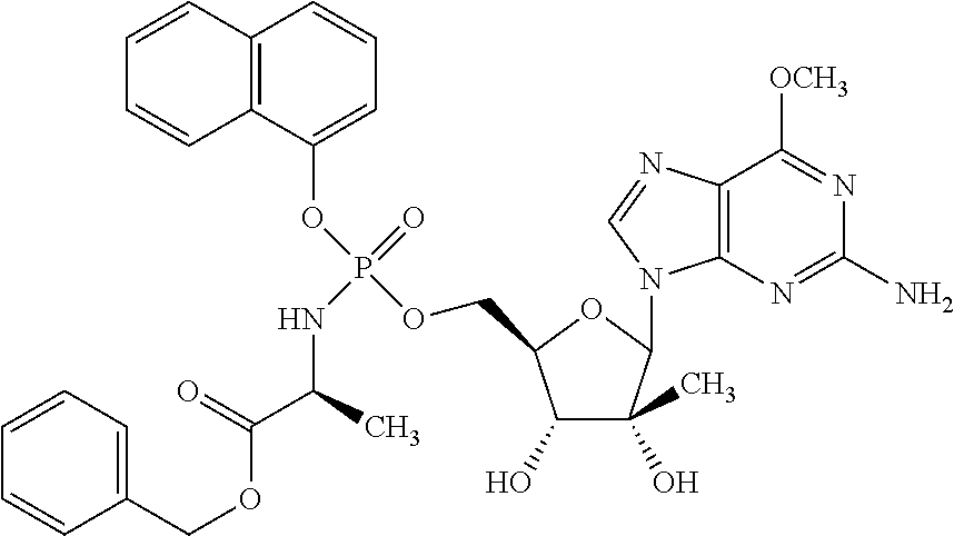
C12=C(C(OP(OCC3C(O)C(O)(C)C(N4C5=C(C([OCH3])=NC(N)=N5)N=C4)O3)(=O)NC(C(=O)OCC3=CC=CC=C3)C)=CC=C1)C=CC=C2
